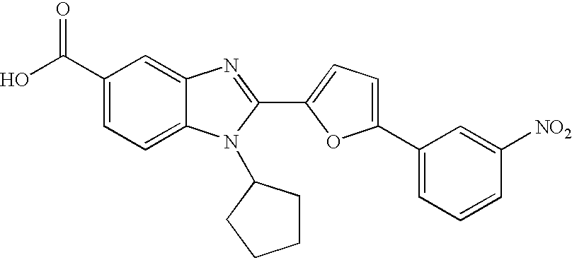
C1(C(O)=O)=CC=C2C(=C1)N=C(C1=CC=C(C3=CC=CC([NO2])=C3)O1)N2C1CCCC1
